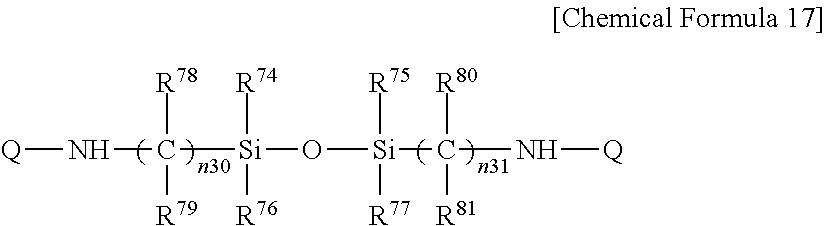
[Q]NC([R78])([R79])[Si]([R74])([R76])O[Si]([R75])([R77])C([R80])([R81])N[Q]
